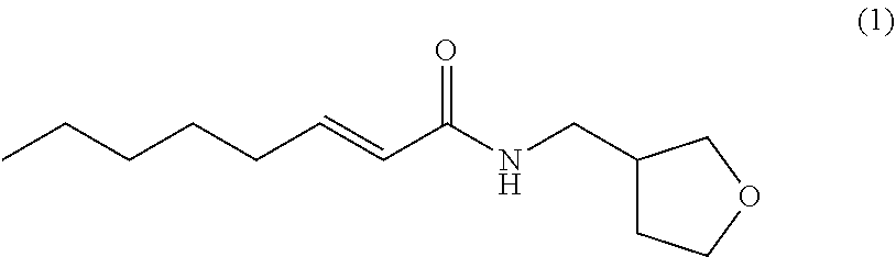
CCCCCC=CC(NCC1CCOC1)=O
